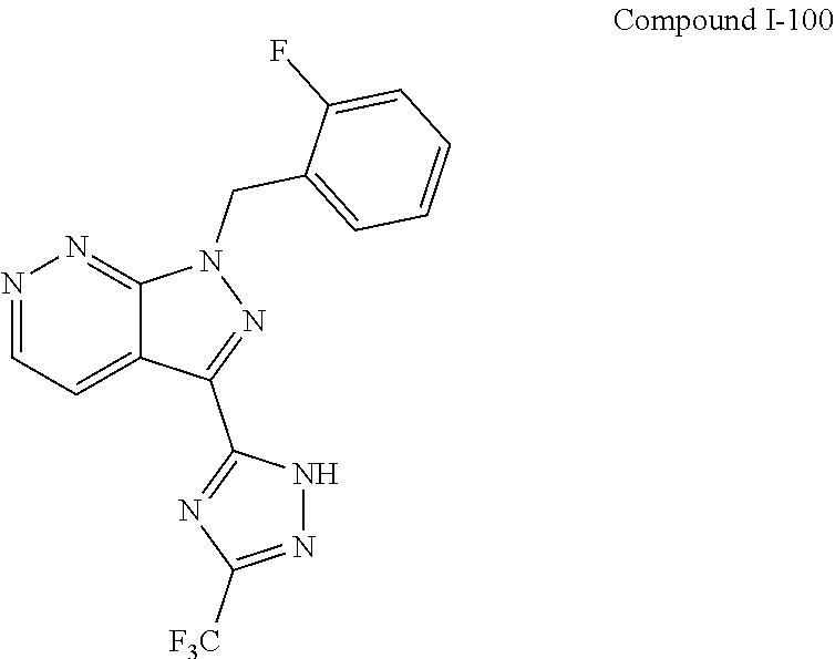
C1(CN2N=C(C3=NC([F3C])=NN3)C3=CC=NN=C23)=CC=CC=C1F
